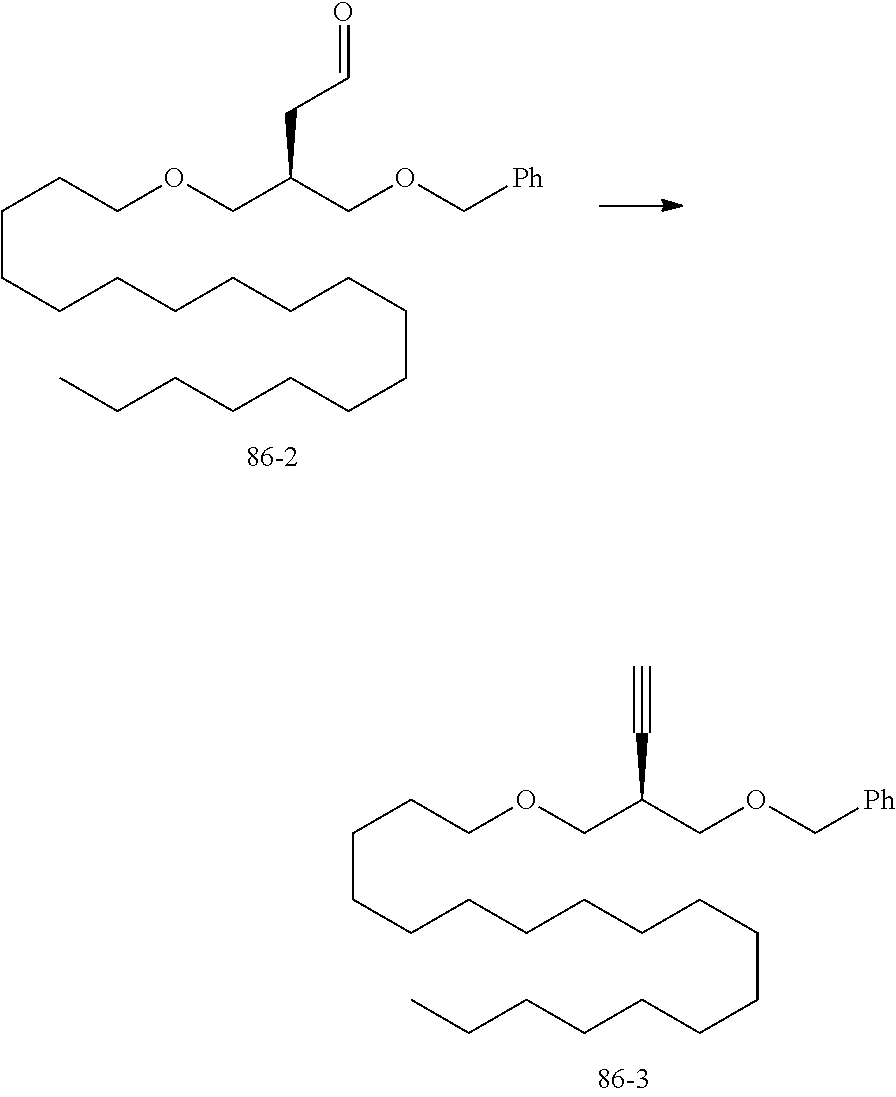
C(CCCCCCCCCCCCC)CCCCOCC(COC[Ph])C#C.C(CCCCCCCCCCCCC)CCCCOCC(COC[Ph])CC=O
